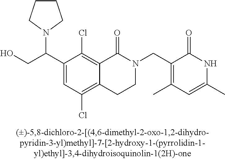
OCC(C1=CC(Cl)=C2C(=C1Cl)C(=O)N(CC1=C(C)C=C(C)NC1=O)CC2)N1CCCC1
